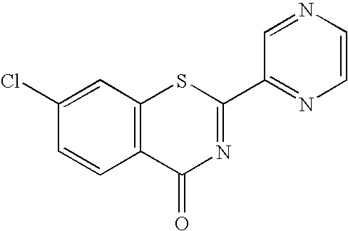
C1(Cl)=CC2=C(C=C1)C(=O)N=C(C1=NC=CN=C1)S2
